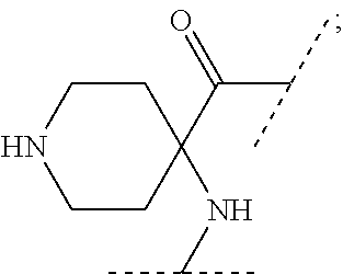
C1CC(C(=O)C(C)C)(NC(C)C)CCN1
